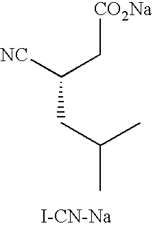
C(CC(C)C)(C[CO2Na])[NC].[I-CN-Na]
